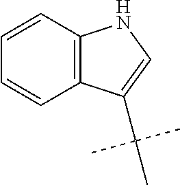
C12=C(C=CC=C1)NC=C2C(C)(C)C
